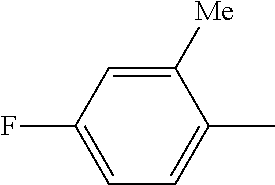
C1=C(F)C=C([Me])C(C)=C1
